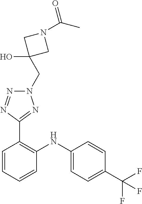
C1=CC(C(F)(F)F)=CC=C1NC1=C(C2=NN(CC3(O)CN(C(C)=O)C3)N=N2)C=CC=C1
